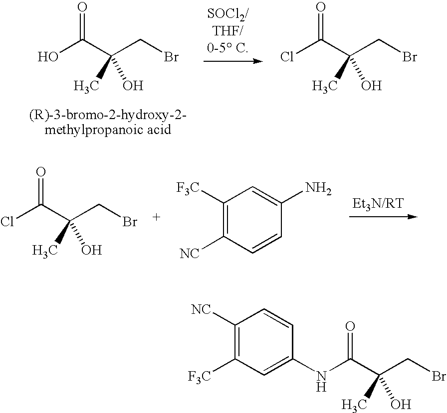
OC(C(CBr)(O)C)=O.ClC(C(CBr)(O)C)=O.ClC(C(CBr)(O)C)=O.C1([F3C])=C([NC])C=CC(N)=C1.C1([NC])=C([F3C])C=C(NC(C(CBr)(C)O)=O)C=C1
